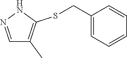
C1=C(CSC2=C(C)C=NN2)C=CC=C1
